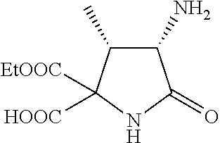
C1(N)C(C)C([EtOOC])([HOOC])NC1=O
